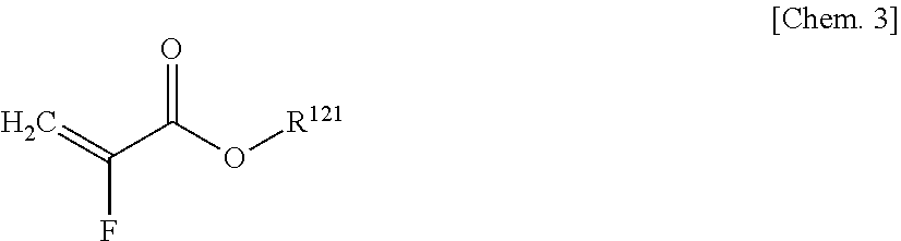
O=C(O[R121])C(=C)F
